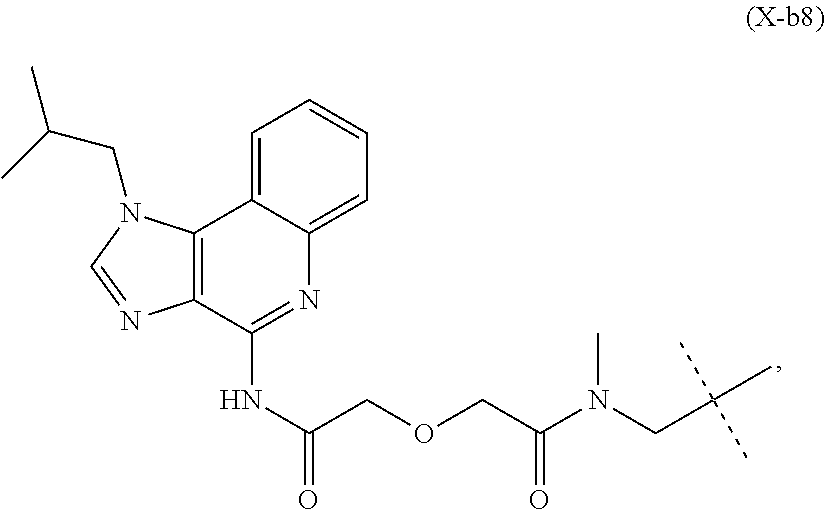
C1=C2C(=CC=C1)N=C(NC(=O)COCC(N(C)CC(C)(C)C)=O)C1=C2N(CC(C)C)C=N1
